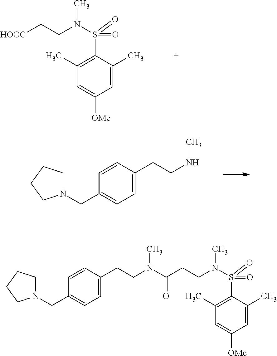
C1=C(C)C(S(=O)(N(C)CC[HOOC])=O)=C(C)C=C1[OMe].C(C1=CC=C(CCNC)C=C1)N1CCCC1.C(N(C(CCN(S(C1=C(C)C=C([OMe])C=C1C)(=O)=O)C)=O)C)CC1=CC=C(CN2CCCC2)C=C1
